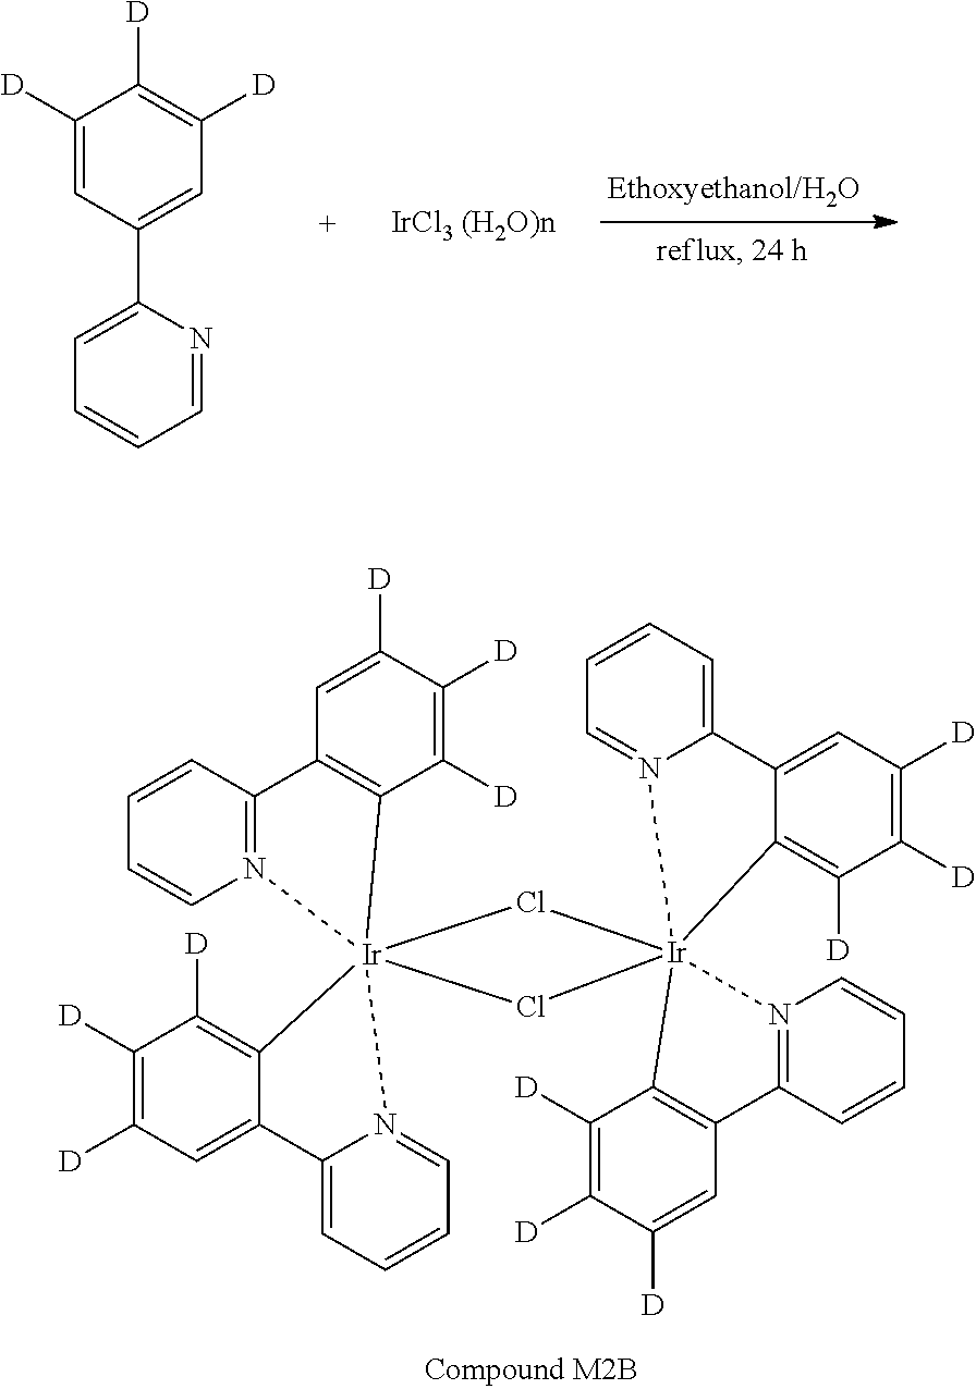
C1([D])=CC(C2=CC=CC=N2)=CC([D])=C1[D].Cl1[Ir]23(Cl[Ir]145(N1=C(C=CC=C1)C1=C4C([D])=C([D])C([D])=C1)C1=C([D])C([D])=C([D])C=C1C1=CC=CC=N51)(C1=C([D])C([D])=C([D])C=C1C1=CC=CC=N21)N1=C(C=CC=C1)C1=C3C([D])=C([D])C([D])=C1
